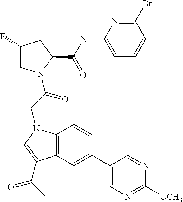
BrC1=NC(NC(C2CC(F)CN2C(=O)CN2C3=C(C=C(C4=CN=C([OCH3])N=C4)C=C3)C(C(=O)C)=C2)=O)=CC=C1
